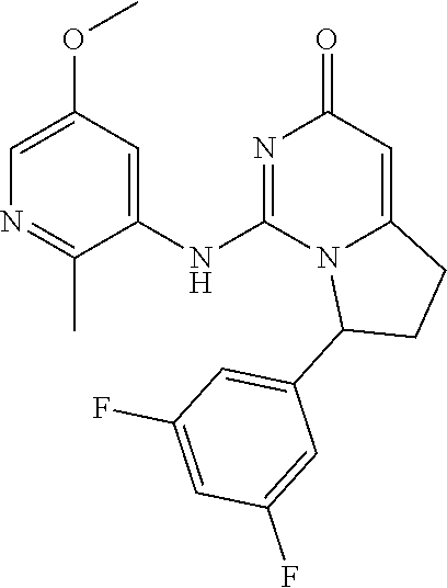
C1(NC2=NC(=O)C=C3N2C(C2=CC(F)=CC(F)=C2)CC3)=CC(OC)=CN=C1C
